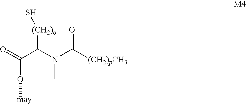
O(C(=O)C(N(C([(CH2)pCH3])=O)C)[(CH2)o]S)[may]
